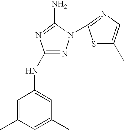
N1=C(NC2=CC(C)=CC(C)=C2)N=C(N)N1C1=NC=C(C)S1
